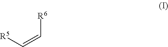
[R6]C=C[R5]
